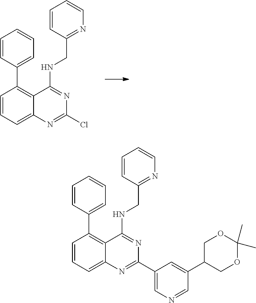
C1=CC(C2=C3C(=CC=C2)N=C(Cl)N=C3NCC2=NC=CC=C2)=CC=C1.C1=CC(C2=C3C(=CC=C2)N=C(C2=CN=CC(C4COC(C)(C)OC4)=C2)N=C3NCC2=NC=CC=C2)=CC=C1
